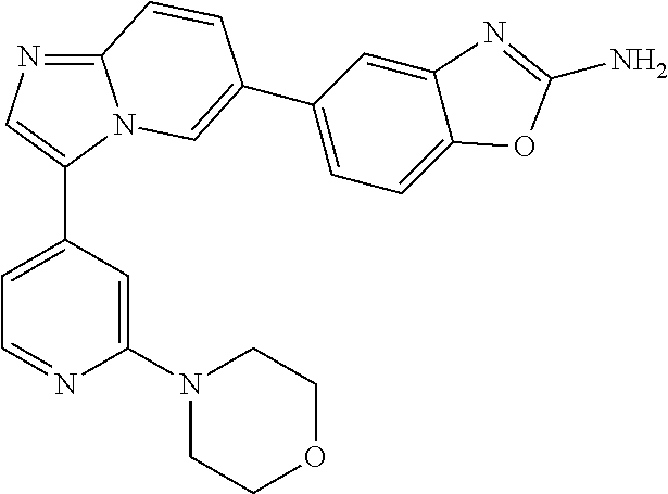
N1=CC=C(C2=CN=C3N2C=C(C2=CC=C4C(=C2)N=C(N)O4)C=C3)C=C1N1CCOCC1
